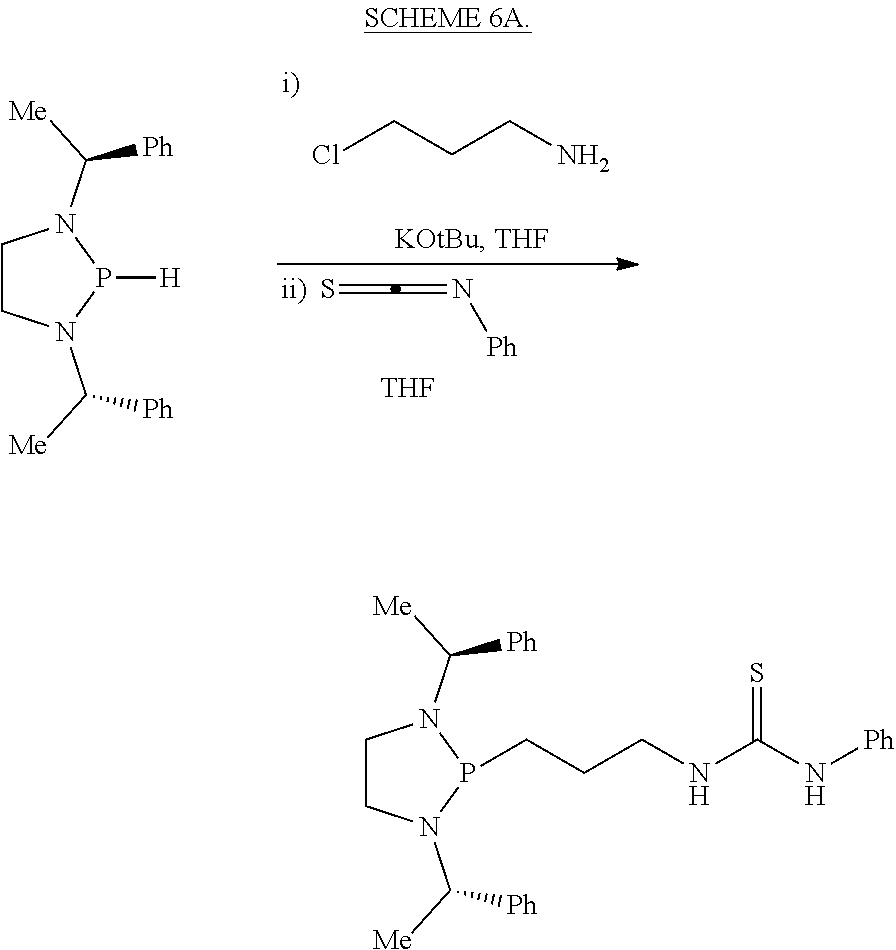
S=C=N[Ph].[THF].ClCCCN.C1CN(C([Ph])[Me])P([H])N1C([Ph])[Me].C1CN(C([Ph])[Me])P(CCCNC(N[Ph])=S)N1C([Ph])[Me]
